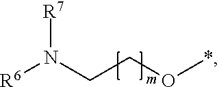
[R6]N(CCO*)[R7]
